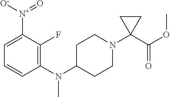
C1(N(C2CCN(C3(C(OC)=O)CC3)CC2)C)=C(F)C([N+]([O-])=O)=CC=C1
